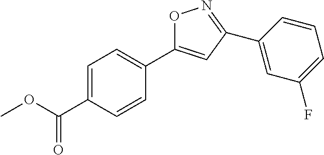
O1C(C2=CC=C(C(=O)OC)C=C2)=CC(C2=CC(F)=CC=C2)=N1
